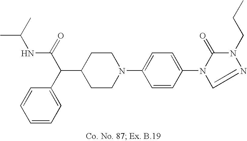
C1(C(C2=CC=CC=C2)C(=O)NC(C)C)CCN(C2=CC=C(N3C(=O)N(CCC)N=C3)C=C2)CC1
